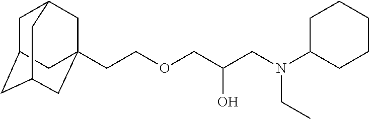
C1C2CC3CC(CCOCC(CN(CC)C4CCCCC4)O)(CC1C3)C2
